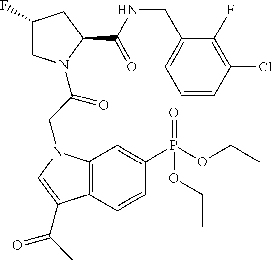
C1(F)CN(C(=O)CN2C3=C(C=CC(P(OCC)(=O)OCC)=C3)C(C(C)=O)=C2)C(C(NCC2=CC=CC(Cl)=C2F)=O)C1
